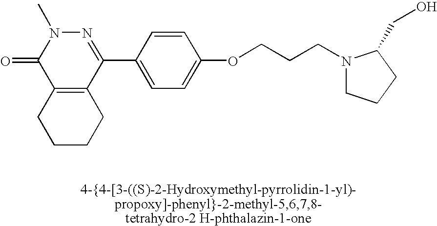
C12=C(C(C3=CC=C(OCCCN4CCCC4CO)C=C3)=NN(C)C1=O)CCCC2
